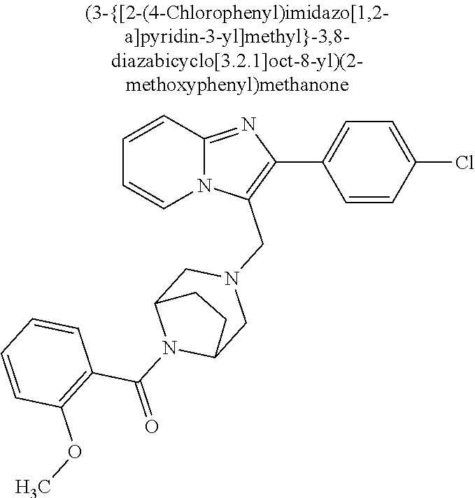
N12C(=NC(C3=CC=C(Cl)C=C3)=C1CN1CC3N(C(=O)C4=C(OC)C=CC=C4)C(C1)CC3)C=CC=C2
